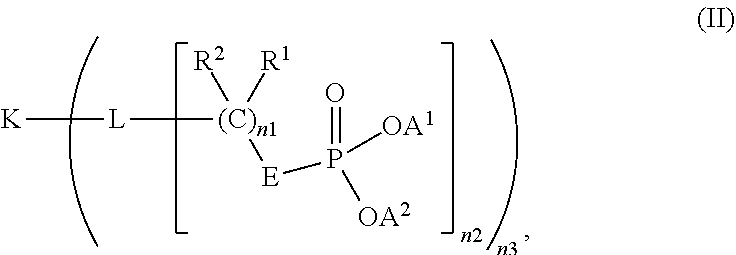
[K][L][(C)n1]([R2])([R1])[E]P(=O)([OA1])[OA2]
